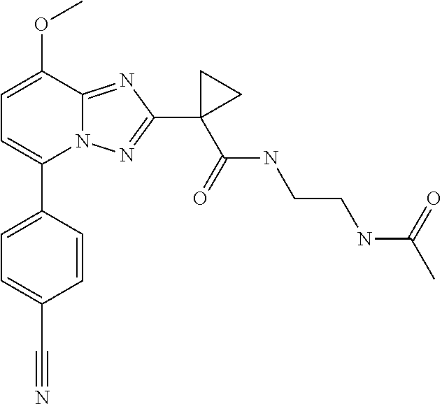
C1=C(OC)C2=NC(C3(C(=O)NCCNC(C)=O)CC3)=NN2C(C2=CC=C(C#N)C=C2)=C1
